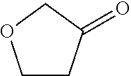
C1CC(=O)CO1
